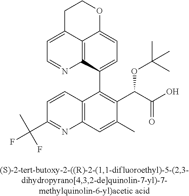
C12=C3C(C4=C(C(C(O)=O)OC(C)(C)C)C(C)=CC5=C4C=CC(C(C)(F)F)=N5)=CC=C1OCCC2=CC=N3
